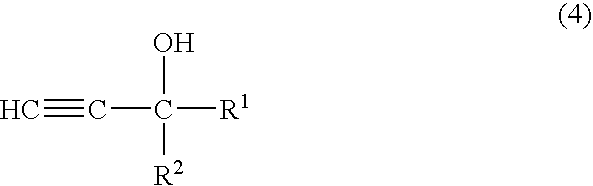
C#CC(O)([R2])[R1]
